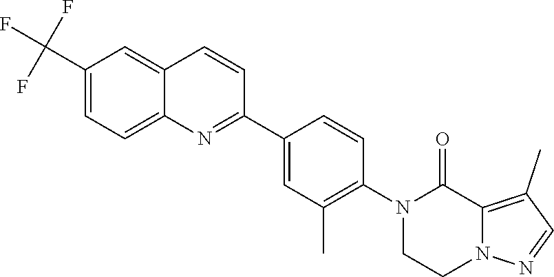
C1(C(F)(F)F)=CC=C2C(=C1)C=CC(C1=CC(C)=C(N3CCN4C(=C(C)C=N4)C3=O)C=C1)=N2
